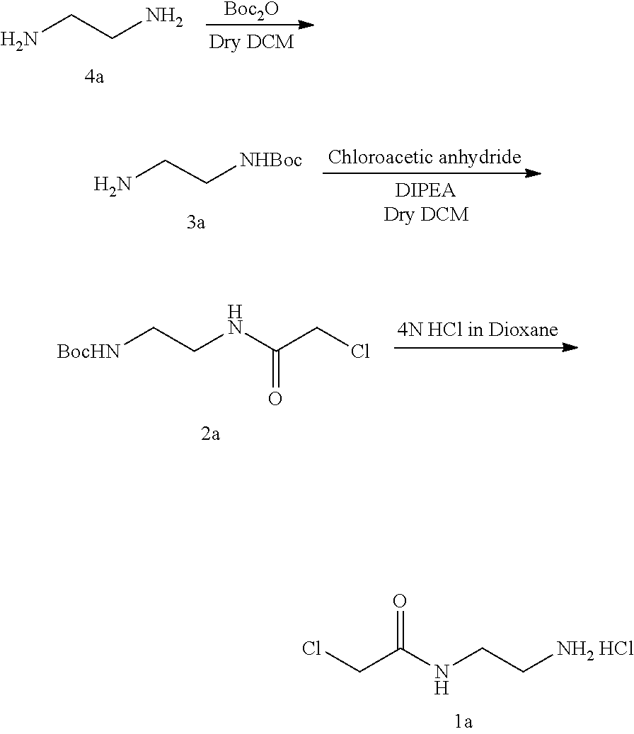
[Boc2O].NCCN.NCC[NHBoc].[Chloroacetic anhydride].N(C(=O)CCl)CC[BocHN].C(CNC(CCl)=O)[NH2 HCl]
